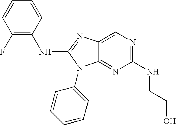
C1=CC(F)=C(NC2=NC3=CN=C(NCCO)N=C3N2C2=CC=CC=C2)C=C1
